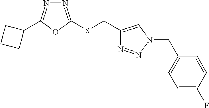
C1(C2=NN=C(SCC3=CN(CC4=CC=C(F)C=C4)N=N3)O2)CCC1
